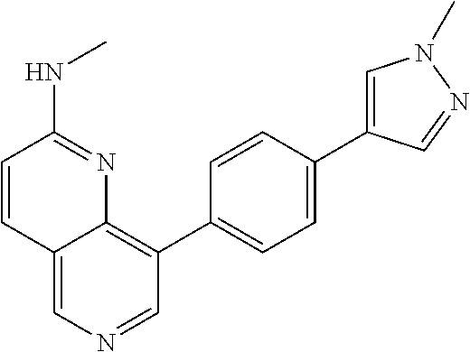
C1=CC2=CN=CC(C3=CC=C(C4=CN(C)N=C4)C=C3)=C2N=C1NC
